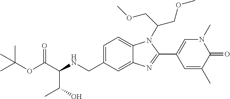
C1=C(CNC(C(OC(C)(C)C)=O)C(O)C)C=C2C(=C1)N(C(COC)COC)C(C1=CN(C)C(=O)C(C)=C1)=N2
